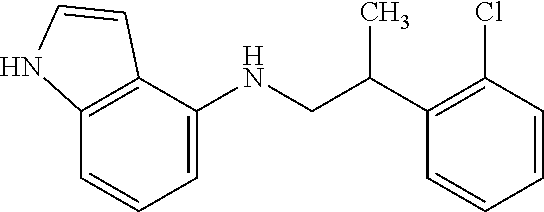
C1=C(NCC(C2=C(Cl)C=CC=C2)C)C2=C(C=C1)NC=C2
